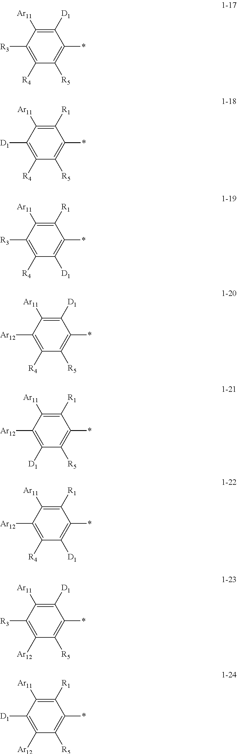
C1([D1])=C([Ar11])C([R3])=C([R4])C([R5])=C1*.C1([R1])=C([Ar11])C([D1])=C([R4])C([R5])=C1*.C1([R1])=C([Ar11])C([R3])=C([R4])C([D1])=C1*.C1([D1])=C([Ar11])C([Ar12])=C([R4])C([R5])=C1*.C1([R1])=C([Ar11])C([Ar12])=C([D1])C([R5])=C1*.C1([R1])=C([Ar11])C([Ar12])=C([R4])C([D1])=C1*.C1([D1])=C([Ar11])C([R3])=C([Ar12])C([R5])=C1*.C1([R1])=C([Ar11])C([D1])=C([Ar12])C([R5])=C1*
